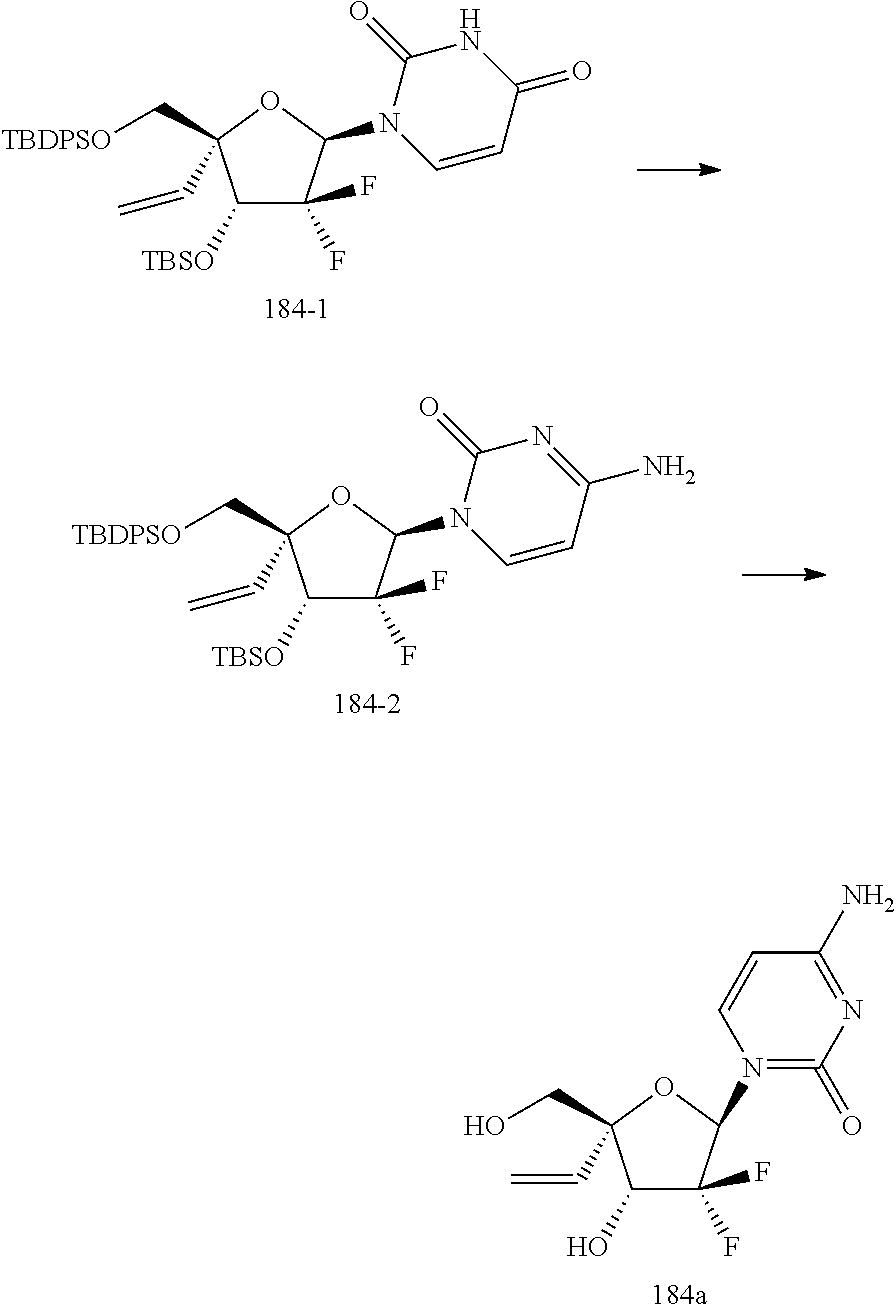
C1(O)C(F)(F)C(N2=C(=O)N=C(N)C=C2)OC1(CO)C=C.C1([TBSO])C(F)(F)C(N2C=CC(=O)NC2=O)OC1(C[TBDPSO])C=C.C1([TBSO])C(F)(F)C(N2C=CC(N)=NC2=O)OC1(C[TBDPSO])C=C
